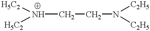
[H5C2]N([H5C2])CCN([C2H5])[C2H5]
